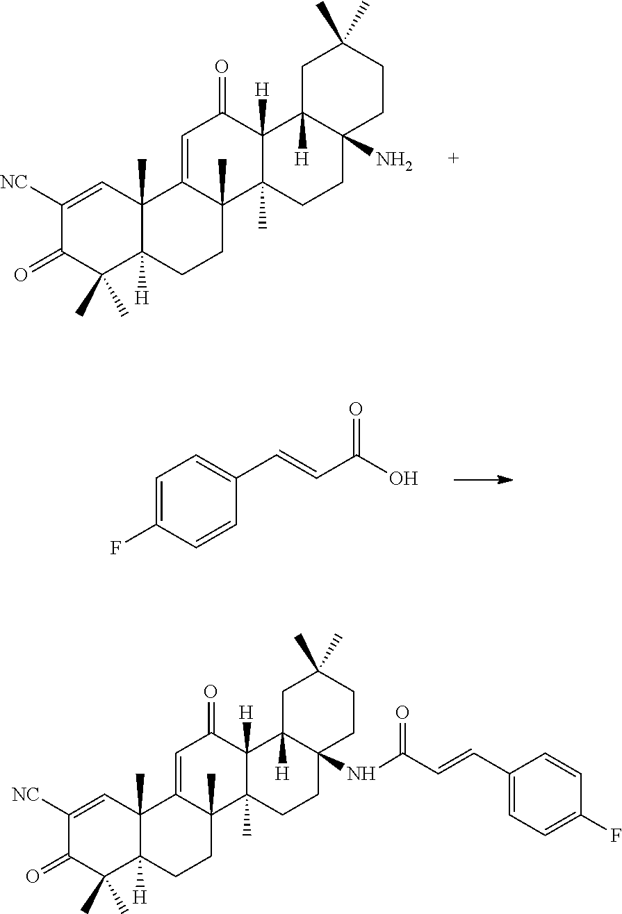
C1([NC])=CC2(C)C([H])(C(C)(C)C1=O)CCC1(C)C2=CC(=O)C2([H])C1(C)CCC1(N)C2([H])CC(C)(C)CC1.C1=C(F)C=CC(C=CC(O)=O)=C1.C1([NC])=CC2(C)C([H])(C(C)(C)C1=O)CCC1(C)C2=CC(=O)C2([H])C1(C)CCC1(NC(C=CC3=CC=C(F)C=C3)=O)C2([H])CC(C)(C)CC1
